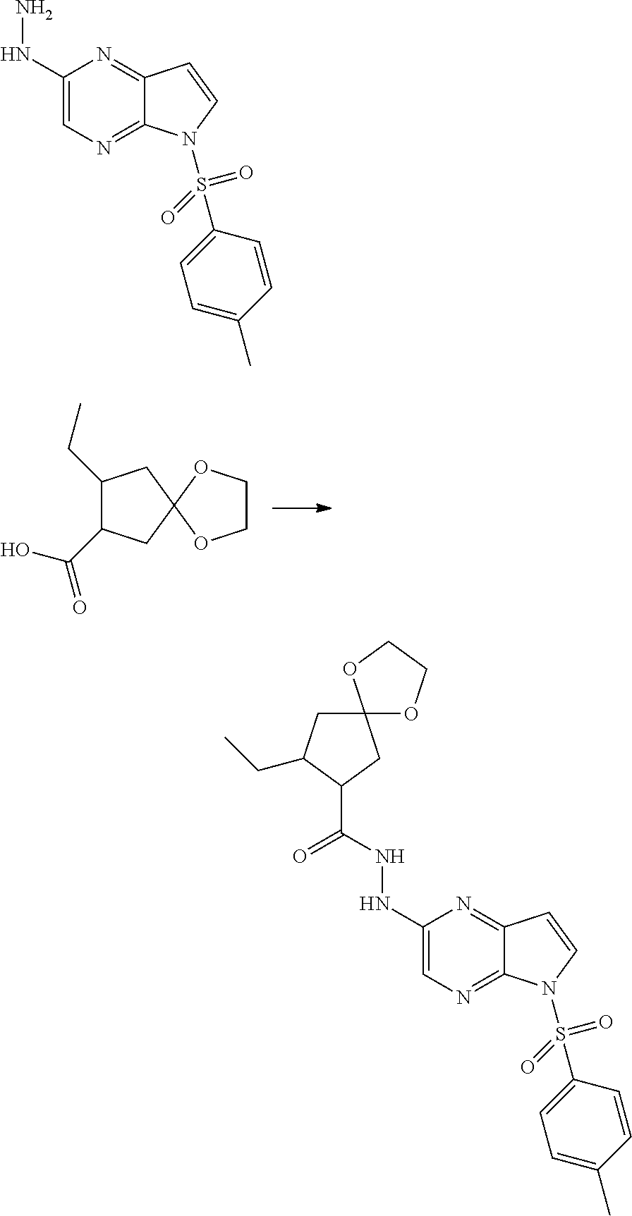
C1(CC)C(C(O)=O)CC2(C1)OCCO2.NNC1=CN=C2C(=N1)C=CN2S(C1=CC=C(C)C=C1)(=O)=O.C1=C(NNC(C2CC3(CC2CC)OCCO3)=O)N=C2C(=N1)N(S(C1=CC=C(C)C=C1)(=O)=O)C=C2
